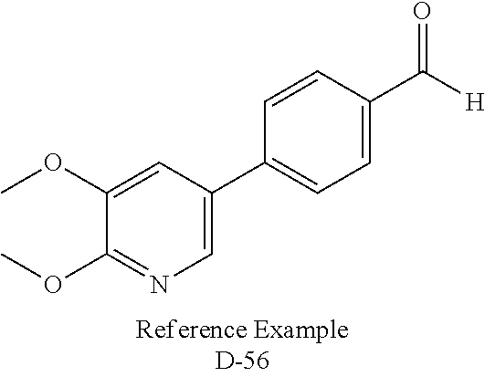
C1(OC)=NC=C(C2=CC=C(C([H])=O)C=C2)C=C1OC
